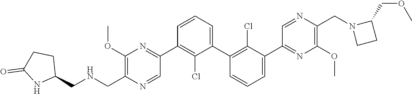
C1(C2=NC(OC)=C(C[HN]CC3CCC(=O)N3)N=C2)=C(Cl)C(C2=C(Cl)C(C3=NC(OC)=C(CN4CCC4COC)N=C3)=CC=C2)=CC=C1
